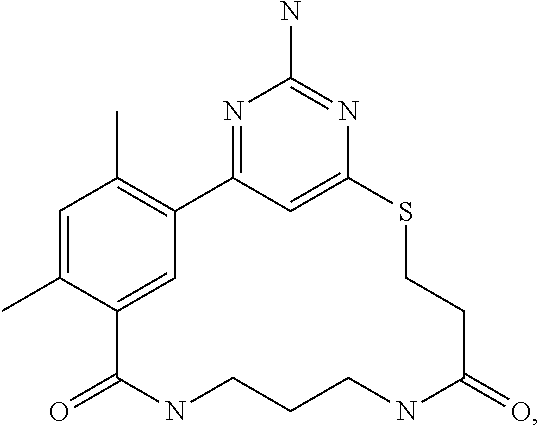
C1=C(C)C2=CC(=C1C)C1=NC(N)=NC(=C1)SCCC(=O)NCCCNC2=O
